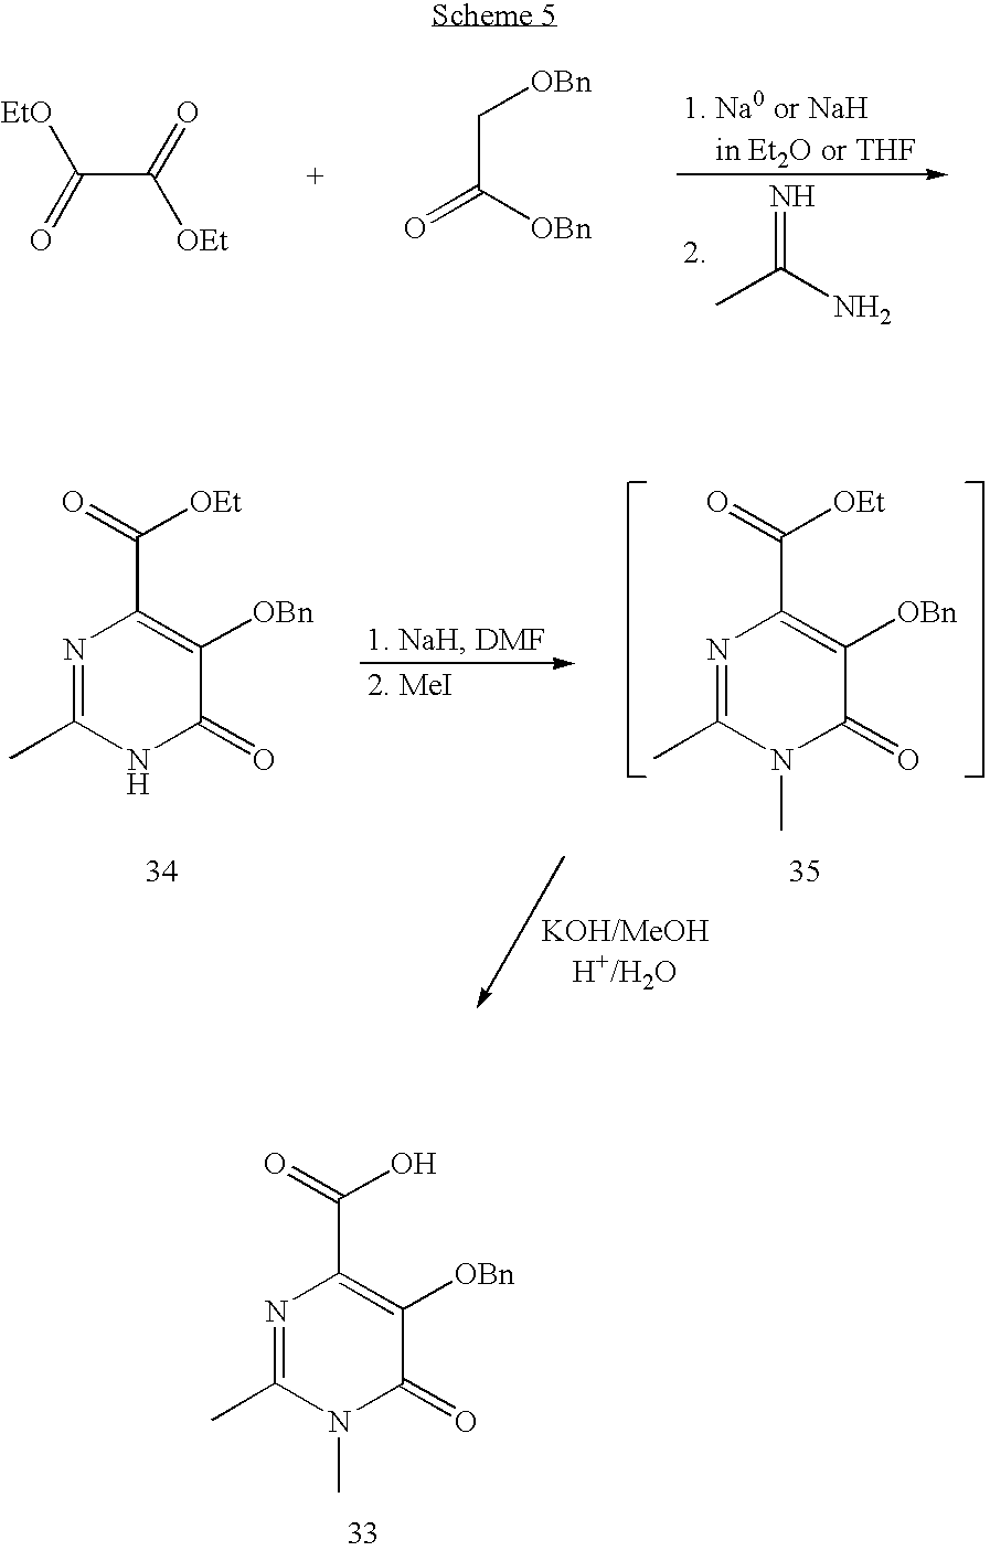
CC(N)=N.C(C(=O)[OEt])(=O)[EtO].C(C([OBn])=O)[OBn].N1=C(C)NC(=O)C([OBn])=C1C(=O)[OEt].N1=C(C)N(C)C(=O)C([OBn])=C1C(=O)[OEt].N1=C(C)N(C)C(=O)C([OBn])=C1C(=O)O
